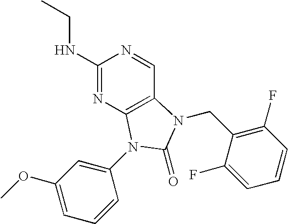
C1(NCC)=NC2=C(C=N1)N(CC1=C(F)C=CC=C1F)C(=O)N2C1=CC(OC)=CC=C1
